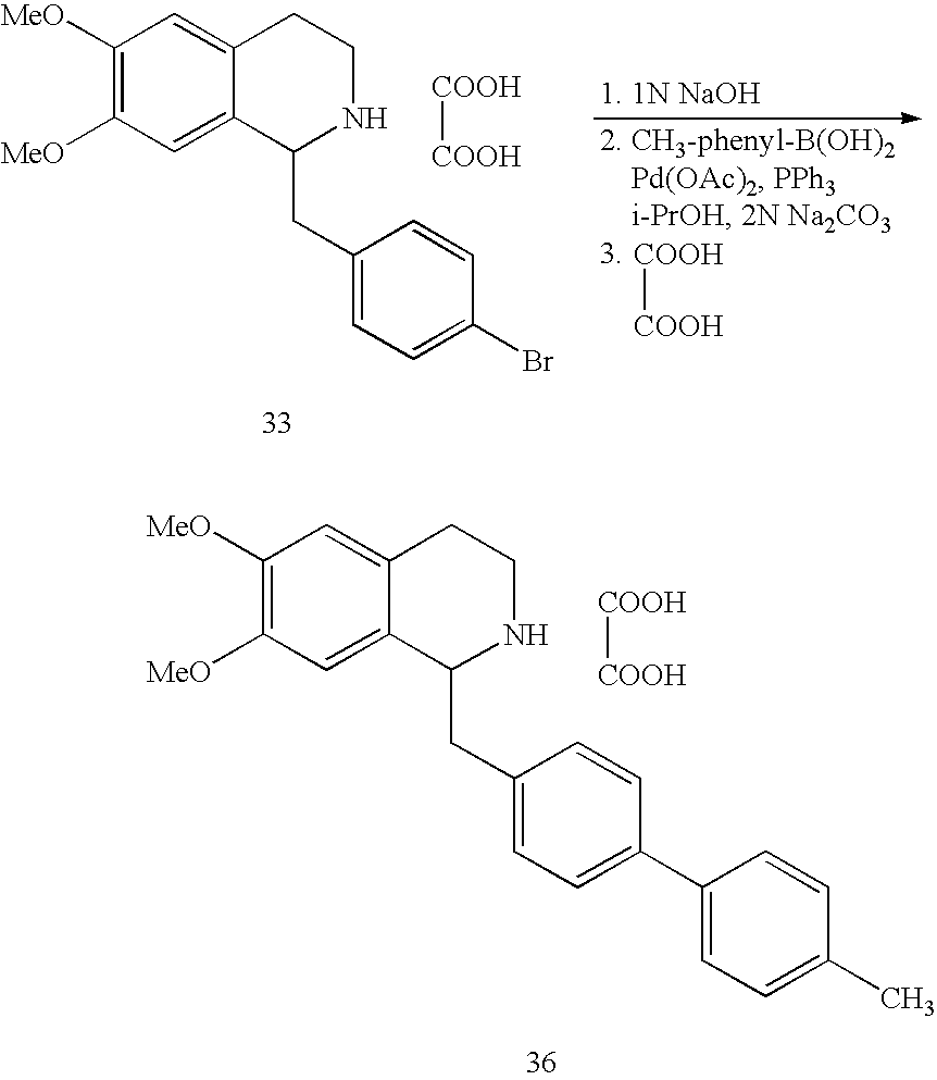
C1([MeO])=C([MeO])C=C2C(=C1)CCNC2CC1=CC=C(Br)C=C1.[COOH][COOH].[COOH][COOH].C1([MeO])=C([MeO])C=C2C(=C1)CCNC2CC1=CC=C(C2=CC=C(C)C=C2)C=C1.[COOH][COOH]
